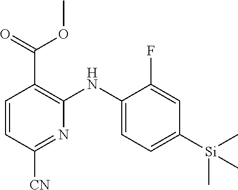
C1=CC([CN])=NC(NC2=CC=C([Si](C)(C)C)C=C2F)=C1C(=O)OC
